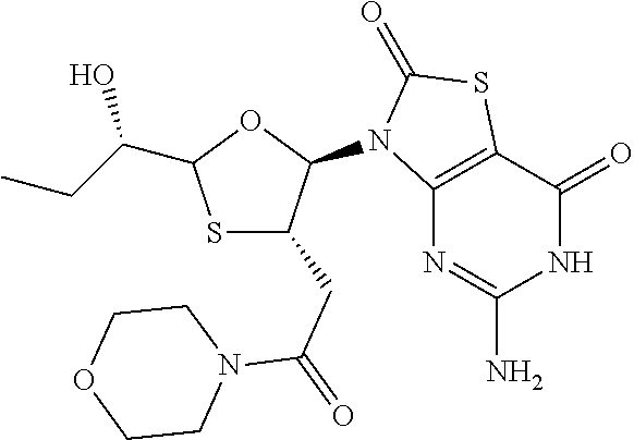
S1C(CC(=O)N2CCOCC2)C(N2C3=C(SC2=O)C(=O)NC(N)=N3)OC1C(CC)O
